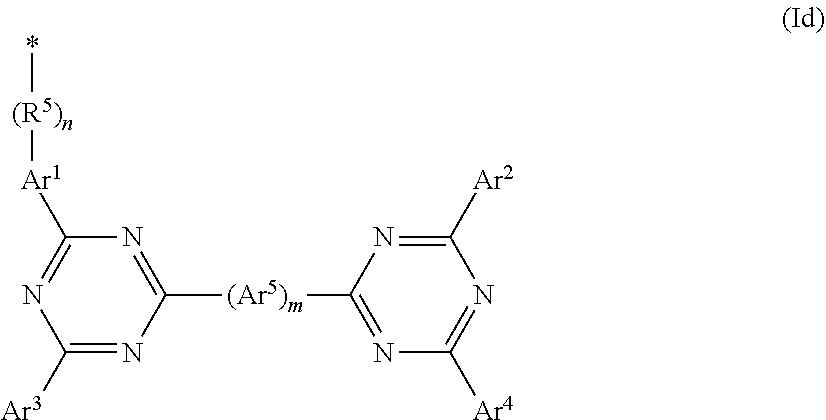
[(R5)n]([Ar1]C1=NC([Ar3])=NC([(Ar5)m]C2=NC([Ar4])=NC([Ar2])=N2)=N1)*
